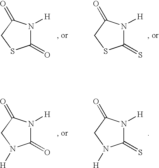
C1(=O)N([H])C(=O)CS1.C1(=S)N([H])C(=O)CS1.C1(=O)N([H])C(=O)CN1[H].C1(=S)N([H])C(=O)CN1[H]
